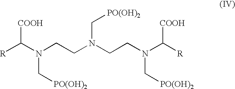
C(N(C[PO(OH)2])CCN(C[PO(OH)2])CCN(C([COOH])[R])C[PO(OH)2])([COOH])[R]
